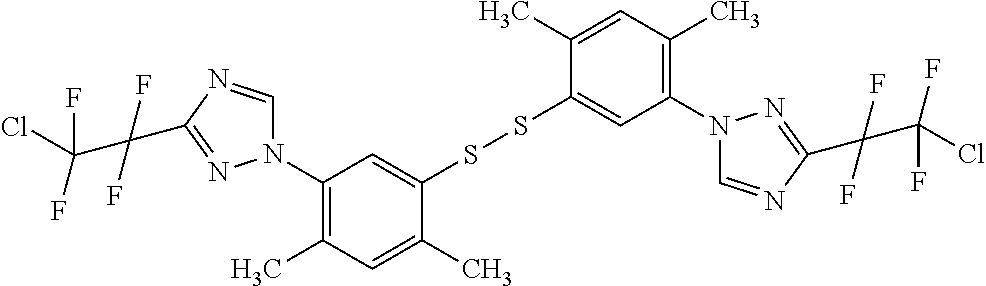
N1(C2=C(C)C=C(C)C(SSC3=CC(N4C=NC(C(F)(F)C(F)(F)Cl)=N4)=C(C)C=C3C)=C2)C=NC(C(C(F)(F)Cl)(F)F)=N1
